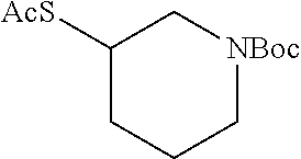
C1([AcS])C[NBoc]CCC1
